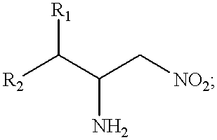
[R2]C([R1])C(C[NO2])N
